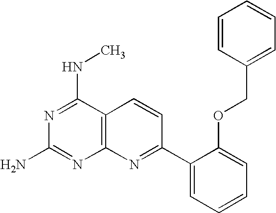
C12=C(N=C(C3=CC=CC=C3OCC3=CC=CC=C3)C=C1)N=C(N)N=C2NC
